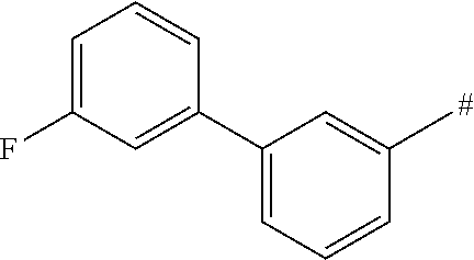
C1=C(F)C=C(C2=CC=CC(C)=C2)C=C1
